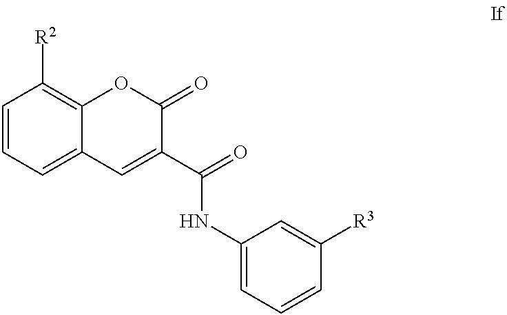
C1=CC=C2C(=C1[R2])OC(=O)C(C(=O)NC1=CC=CC([R3])=C1)=C2
